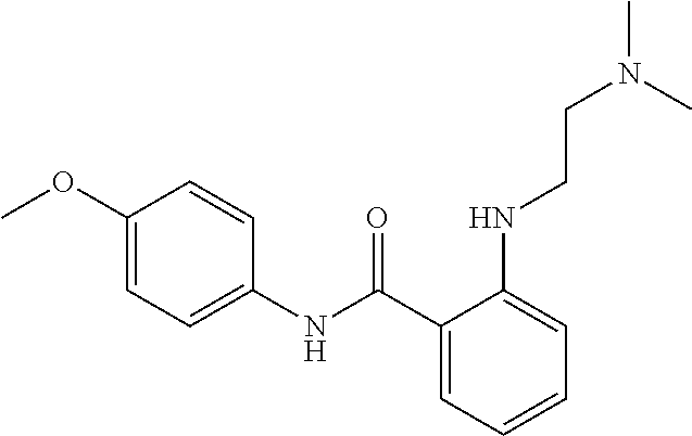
C1(C(NC2=CC=C(OC)C=C2)=O)=CC=CC=C1NCCN(C)C
